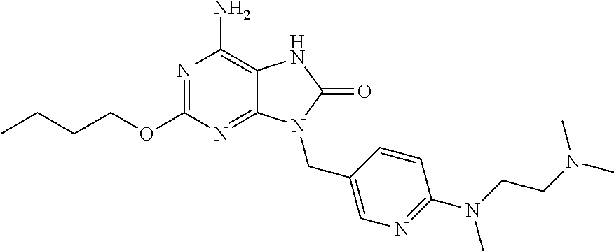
N1=C(OCCCC)N=C2C(=C1N)NC(=O)N2CC1=CN=C(N(CCN(C)C)C)C=C1
